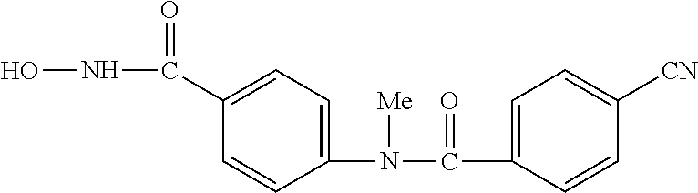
C1(N(C(C2=CC=C([CN])C=C2)=O)[Me])=CC=C(C(NO)=O)C=C1
